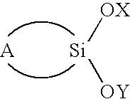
[OX][Si][OY]
